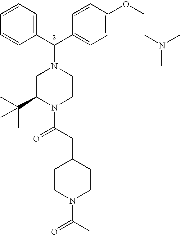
C1=CC=CC(C(C2=CC=C(OCCN(C)C)C=C2)N2CC(C(C)(C)C)N(C(CC3CCN(C(C)=O)CC3)=O)CC2)=C1
